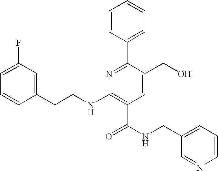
C1=CC(CCNC2=C(C(NCC3=CC=CN=C3)=O)C=C(CO)C(C3=CC=CC=C3)=N2)=CC(F)=C1
